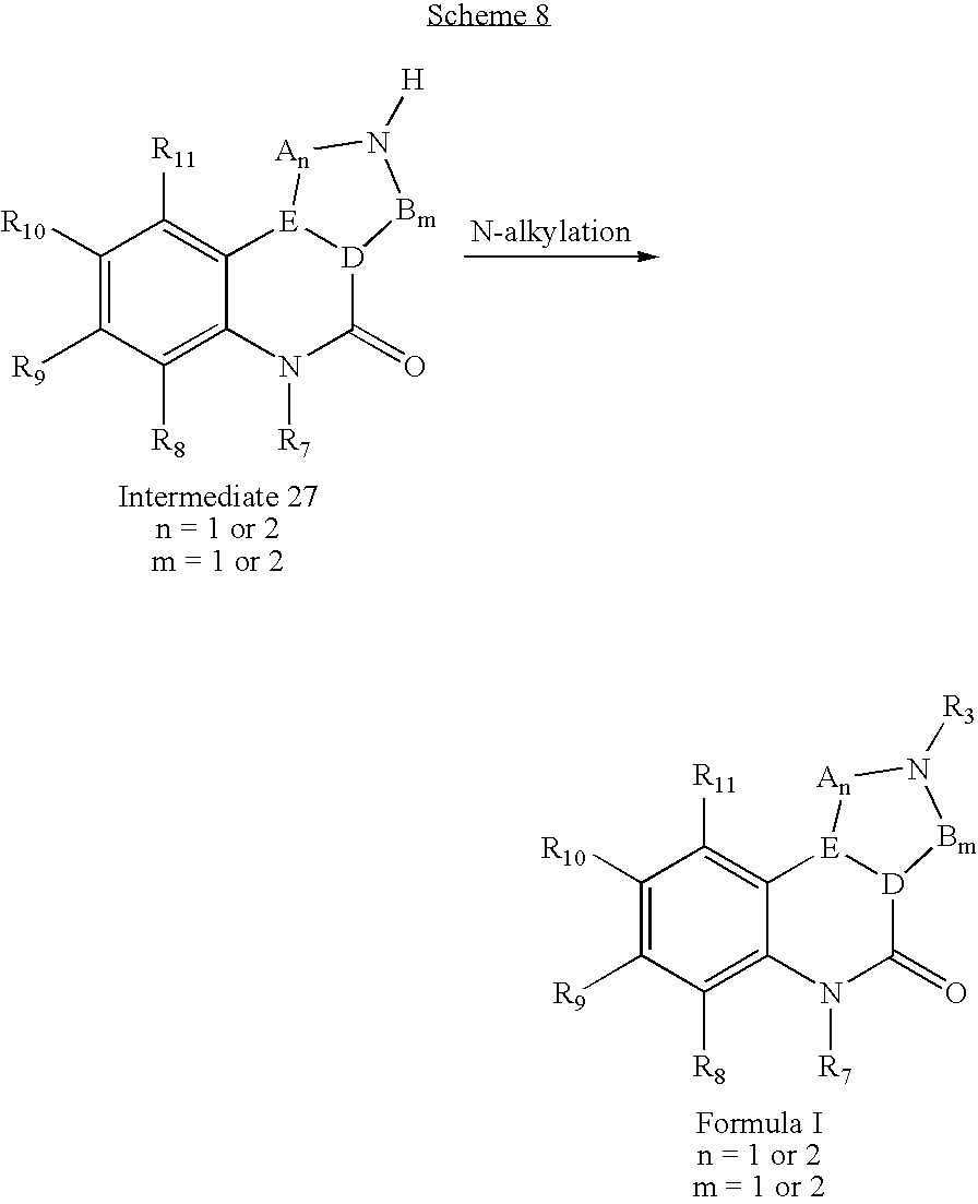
C1([R10])=C([R9])C([R8])=C2C(=C1[R11])[E]1[D](C(=O)N2[R7])[Bm]N([H])[An]1.C1([R10])=C([R9])C([R8])=C2C(=C1[R11])[E]1[D](C(=O)N2[R7])[Bm]N([R3])[An]1
